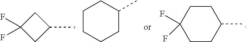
C1C(C)CC1(F)F.C1CCCC(C)C1.C1CC(F)(F)CCC1C
